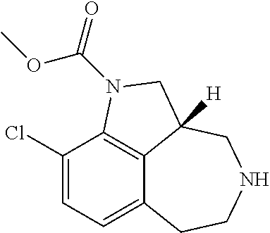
C12=CC=C(Cl)C3=C1C([H])(CNCC2)CN3C(=O)OC
